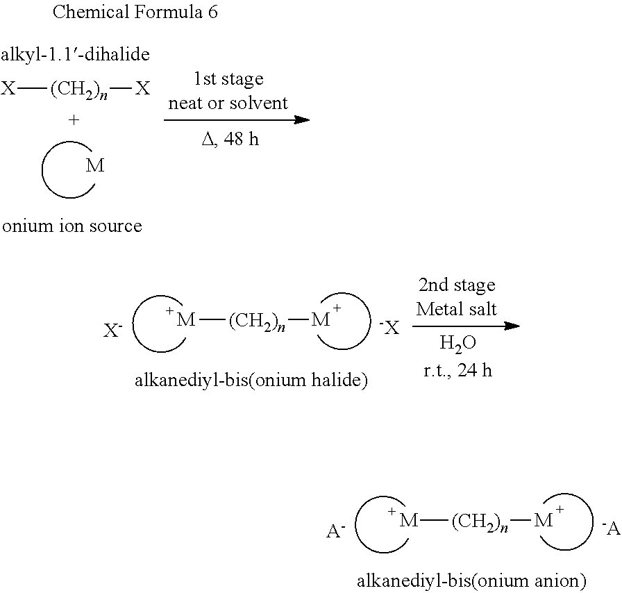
[M].[X][(CH2)n][X].[M][(CH2)n][M].[X-].[-X].[M][(CH2)n][M].[A-].[-A]
